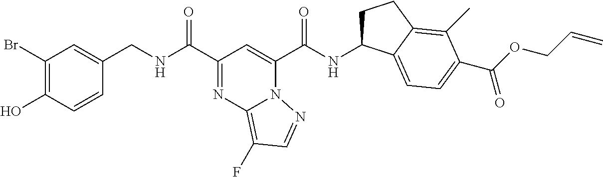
C1(Br)=C(O)C=CC(CNC(C2=NC3=C(F)C=NN3C(C(NC3CCC4=C(C)C(C(OCC=C)=O)=CC=C34)=O)=C2)=O)=C1
